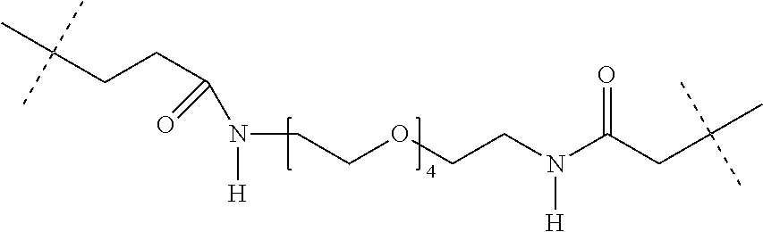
C(CC(N(CCOCCN(C(CC(C)(C)C)=O)[H])[H])=O)C(C)(C)C
